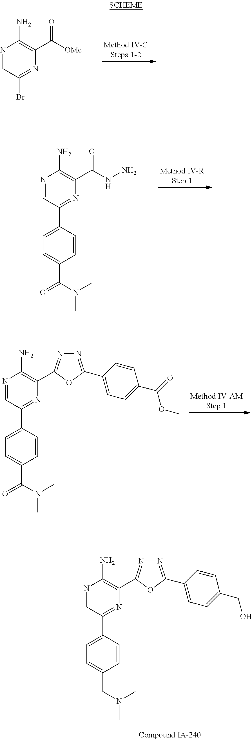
N1=CC(Br)=NC(C([OMe])=O)=C1N.N1=CC(C2=CC=C(C(=O)N(C)C)C=C2)=NC(C(NN)=O)=C1N.N1=CC(C2=CC=C(C(=O)N(C)C)C=C2)=NC(C2=NN=C(C3=CC=C(C(OC)=O)C=C3)O2)=C1N.N1=CC(C2=CC=C(CN(C)C)C=C2)=NC(C2=NN=C(C3=CC=C(CO)C=C3)O2)=C1N
